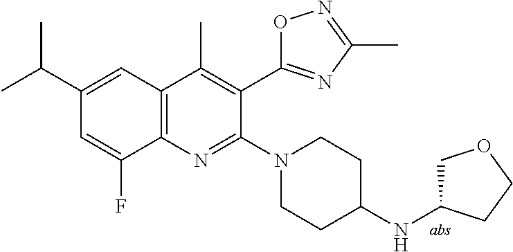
C1(C(C)C)=CC2=C(N=C(N3CCC(NC4COCC4)CC3)C(C3=NC(C)=NO3)=C2C)C(F)=C1
